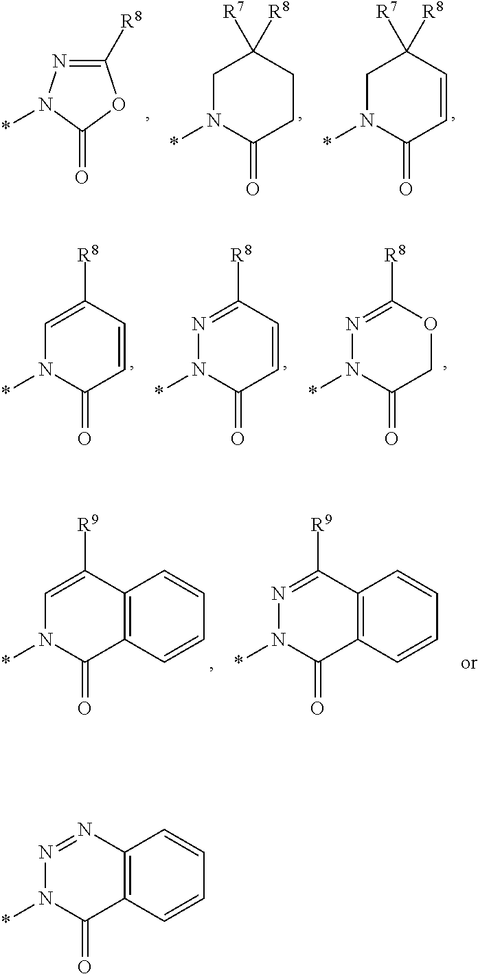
C1([R8])=NN(*)C(=O)O1.C1N(*)C(=O)CCC1([R7])[R8].C1N(*)C(=O)C=CC1([R7])[R8].C1=C([R8])C=CC(=O)N1*.N1=C([R8])C=CC(=O)N1*.N1=C([R8])OCC(=O)N1*.C1=C([R9])C2=C(C(=O)N1*)C=CC=C2.N1=C([R9])C2=C(C(=O)N1*)C=CC=C2.N1=NC2=C(C(=O)N1*)C=CC=C2
